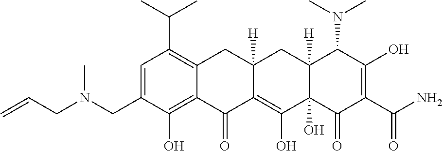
C1=C(CN(CC=C)C)C(O)=C2C(=C1C(C)C)CC1([H])C(=C(O)C3(O)C([H])(C1)C(N(C)C)C(O)=C(C(N)=O)C3=O)C2=O
